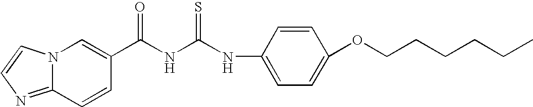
N12C(=NC=C1)C=CC(C(NC(NC1=CC=C(OCCCCCC)C=C1)=S)=O)=C2
